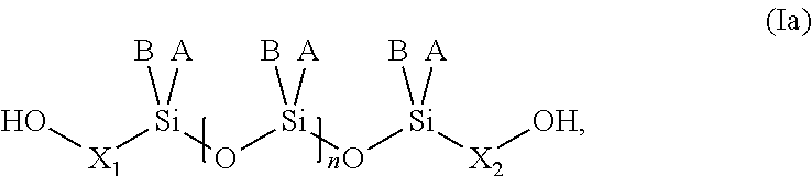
O[X1][Si](O[Si](O[Si]([X2][OH])(B)[A])(B)[A])(B)[A]
